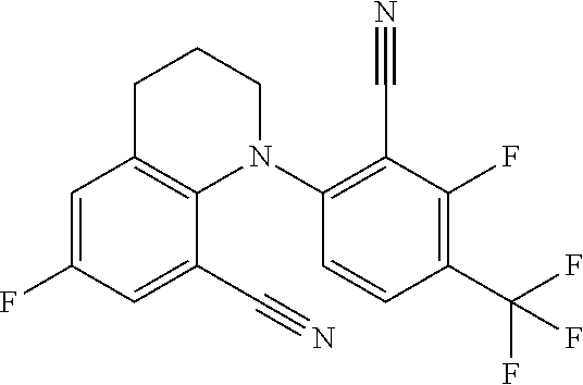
C1=C(F)C=C(C#N)C2=C1CCCN2C1=C(C#N)C(F)=C(C(F)(F)F)C=C1
